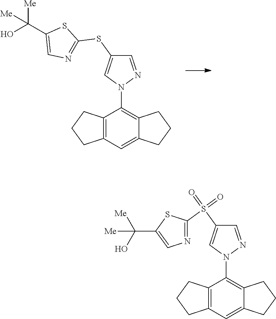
C1=C(SC2=NC=C(C(O)([Me])[Me])S2)C=NN1C1=C2CCCC2=CC2=C1CCC2.C1=C(S(C2=NC=C(C(O)([Me])[Me])S2)(=O)=O)C=NN1C1=C2CCCC2=CC2=C1CCC2
